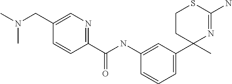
C1(NC(C2=NC=C(CN(C)C)C=C2)=O)=CC(C2(C)N=C(N)SCC2)=CC=C1
